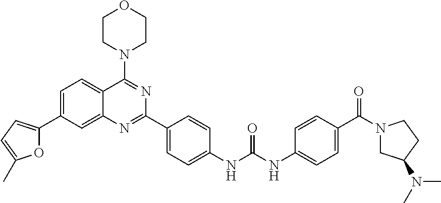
C1=C(C2=CC=C(C)O2)C=C2C(=C1)C(N1CCOCC1)=NC(C1=CC=C(NC(NC3=CC=C(C(N4CC(N(C)C)CC4)=O)C=C3)=O)C=C1)=N2
